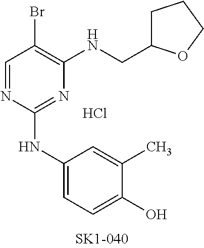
C1=NC(NC2=CC=C(O)C(C)=C2)=NC(NCC2CCCO2)=C1Br.Cl
